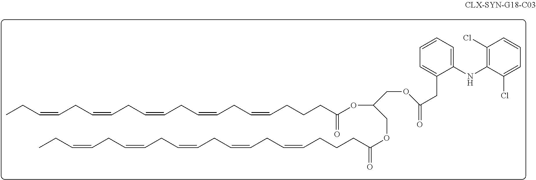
CCC=CCC=CCC=CCC=CCC=CCCCC(OC(COC(=O)CC1=CC=CC=C1NC1=C(Cl)C=CC=C1Cl)COC(CCCC=CCC=CCC=CCC=CCC=CCC)=O)=O
